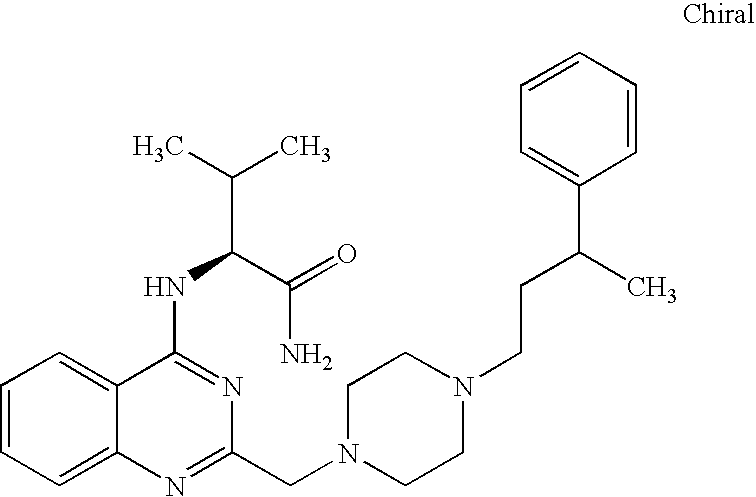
C1=CC=C2C(=C1)C(NC(C(C)C)C(=O)N)=NC(CN1CCN(CCC(C3=CC=CC=C3)C)CC1)=N2
